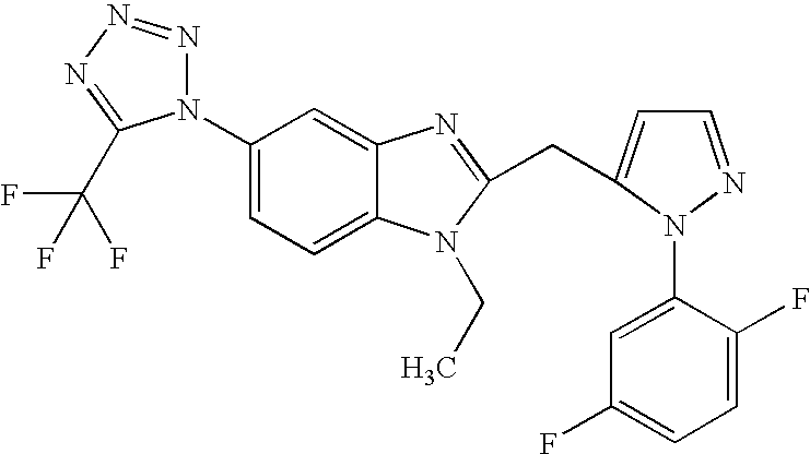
C1(N2N=NN=C2C(F)(F)F)=CC=C2C(=C1)N=C(CC1=CC=NN1C1=CC(F)=CC=C1F)N2CC
